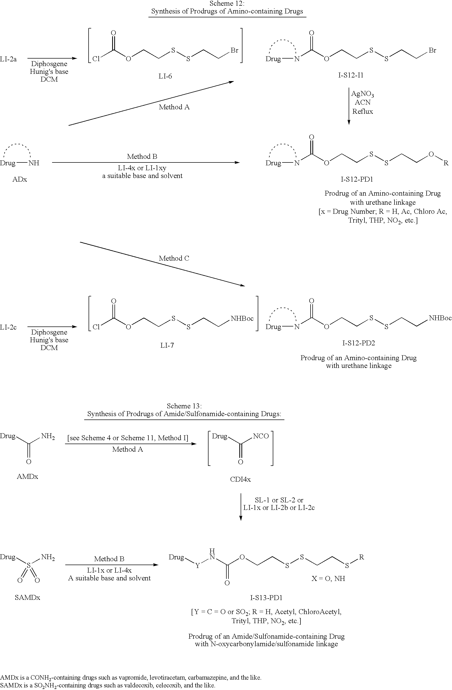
N[Drug].[ADx].N(C(OCCSSCCO[R])=O)[Drug].[I-S12-PD1].O=C([Drug])N.O=C([Drug])[NCO].N(C(OCCSSCCBr)=O)[Drug].[I-S12-I1].ClC(OCCSSCCBr)=O.N(C(OCCSSCC[NHBoc])=O)[Drug].[I-S12-PD2].ClC(OCCSSCC[NHBoc])=O.S([Drug])(N)(=O)=O.[Drug][Y]NC(OCCSSCCS[R])=O.[I-S13-PD1]
